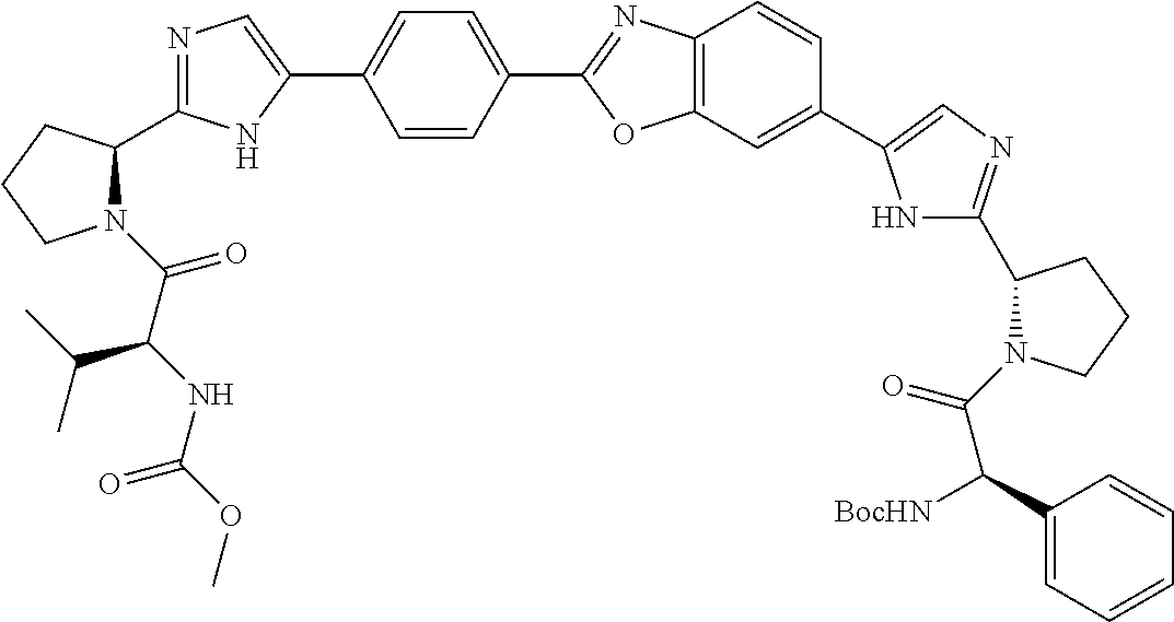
C(=O)(C(NC(OC)=O)C(C)C)N1C(C2=NC=C(C3=CC=C(C4=NC5=C(O4)C=C(C4=CN=C(C6N(C(C(C7=CC=CC=C7)[BocHN])=O)CCC6)N4)C=C5)C=C3)N2)CCC1
